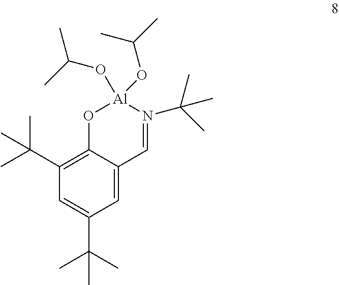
CC(C1=C2C(=CC(C(C)(C)C)=C1)C=N(C(C)(C)C)[Al](OC(C)C)(OC(C)C)O2)(C)C
